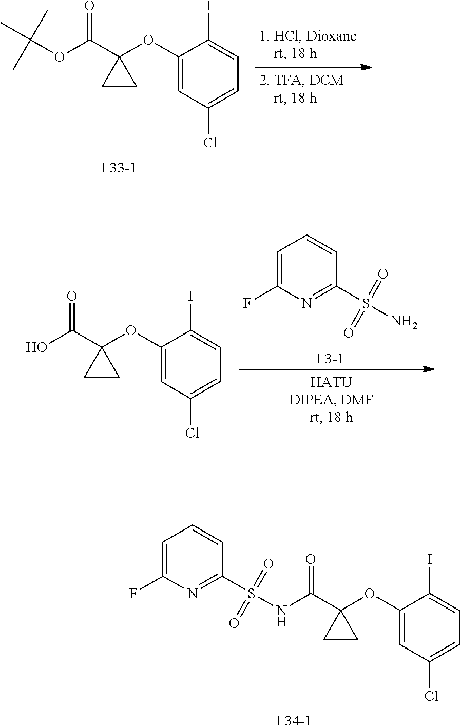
C1(OC2(C(=O)OC(C)(C)C)CC2)=CC(Cl)=CC=C1I.[I 3-1].C1=C(F)N=C(S(=O)(=O)N)C=C1.C1(OC2(C(=O)O)CC2)=CC(Cl)=CC=C1I.[I 34-1].C1(OC2(C(=O)NS(C3=NC(F)=CC=C3)(=O)=O)CC2)=CC(Cl)=CC=C1I
